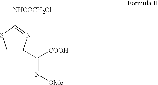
C1=C(C([COOH])=N[OMe])N=C([NHCOCH2Cl])S1
